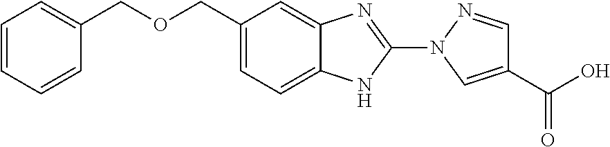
C1(N2C=C(C(O)=O)C=N2)=NC2=CC(COCC3=CC=CC=C3)=CC=C2N1
